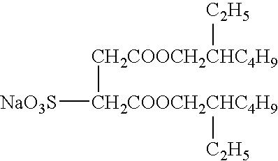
[CH2COOCH2CHC4H9]([CH2COOCH2CHC4H9]([NaO3S])[C2H5])[C2H5]
